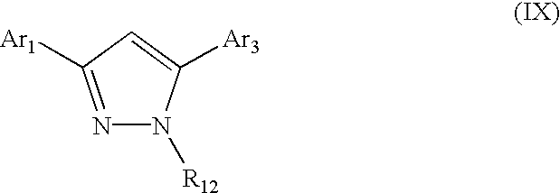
N1([R12])N=C([Ar1])C=C1[Ar3]
